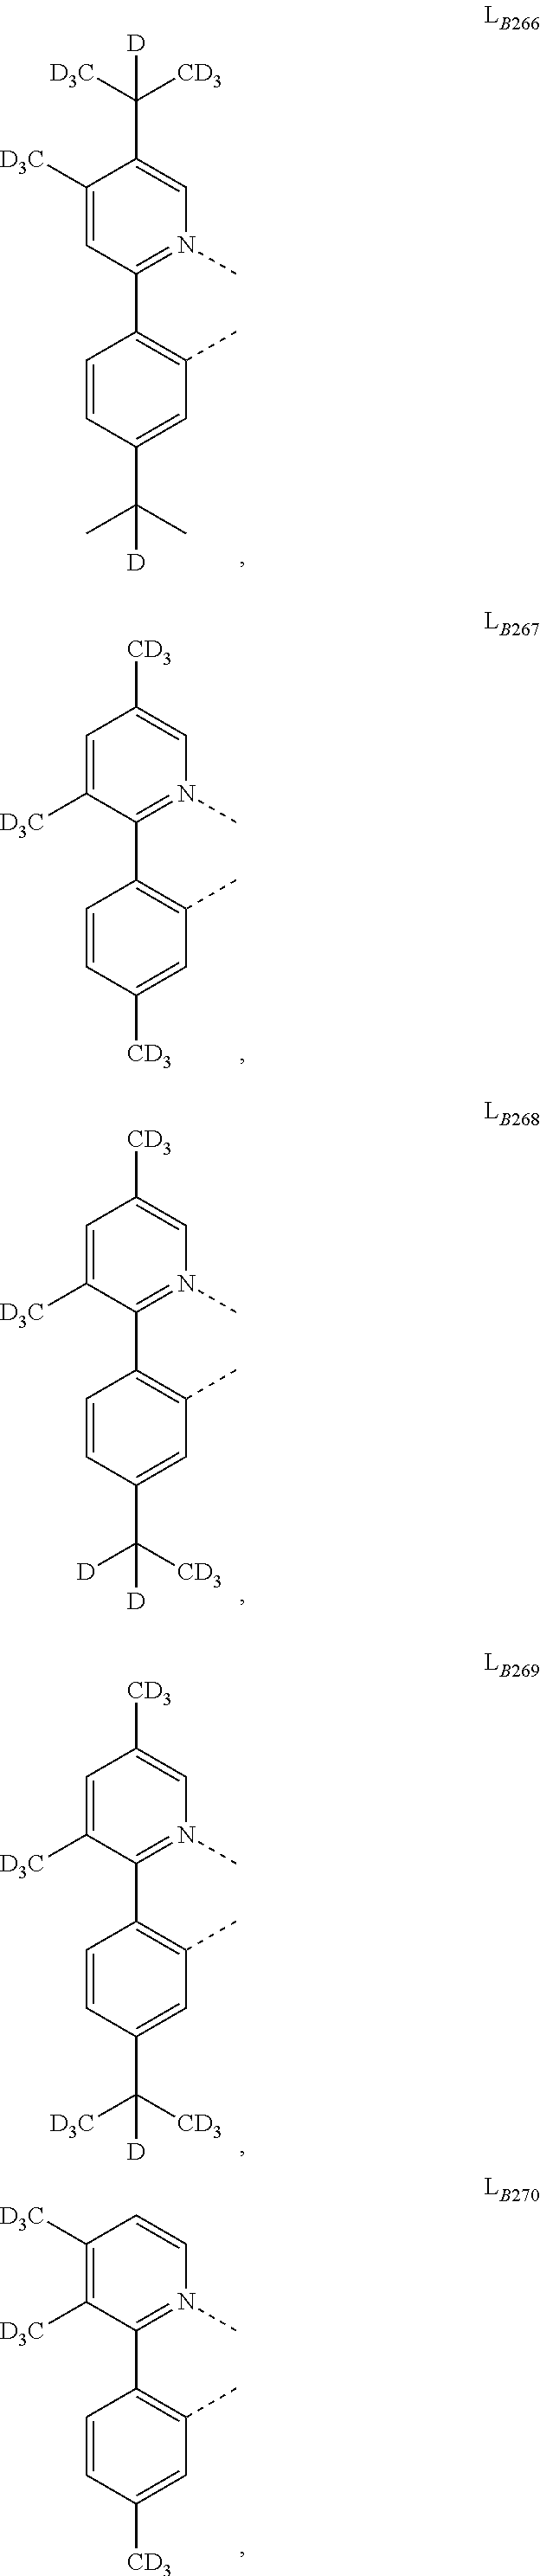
C1=C([D3C])C(C([D3C])([CD3])[D])=CN(C)=C1C1=C(C)C=C(C(C)(C)[D])C=C1.C1([D3C])=CC([CD3])=CN(C)=C1C1=C(C)C=C([CD3])C=C1.C1([D3C])=CC([CD3])=CN(C)=C1C1=C(C)C=C(C([CD3])([D])[D])C=C1.C1([D3C])=CC([CD3])=CN(C)=C1C1=C(C)C=C(C([CD3])([D3C])[D])C=C1.C1([D3C])=C([D3C])C=CN(C)=C1C1=C(C)C=C([CD3])C=C1
